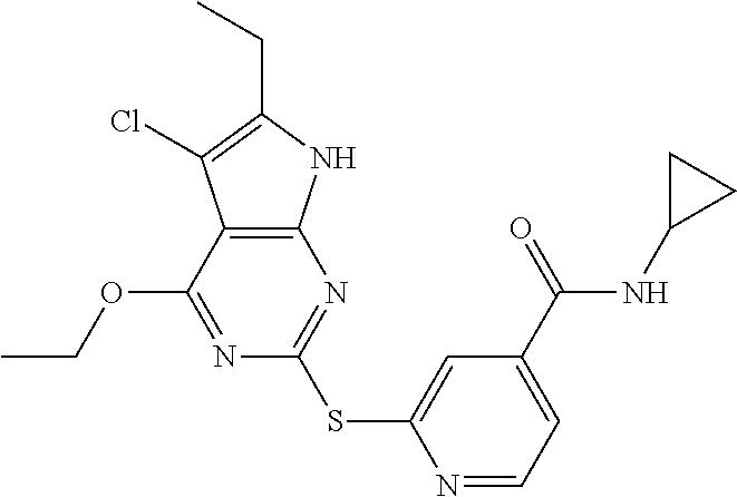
N1=C(OCC)C2=C(N=C1SC1=CC(C(=O)NC3CC3)=CC=N1)NC(CC)=C2Cl
